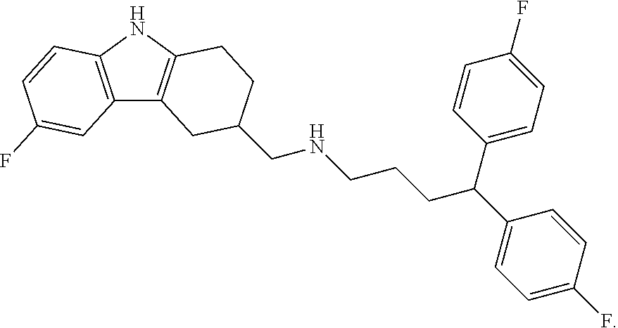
N1C2=C(C3=C1CCC(CNCCCC(C1=CC=C(F)C=C1)C1=CC=C(F)C=C1)C3)C=C(F)C=C2
